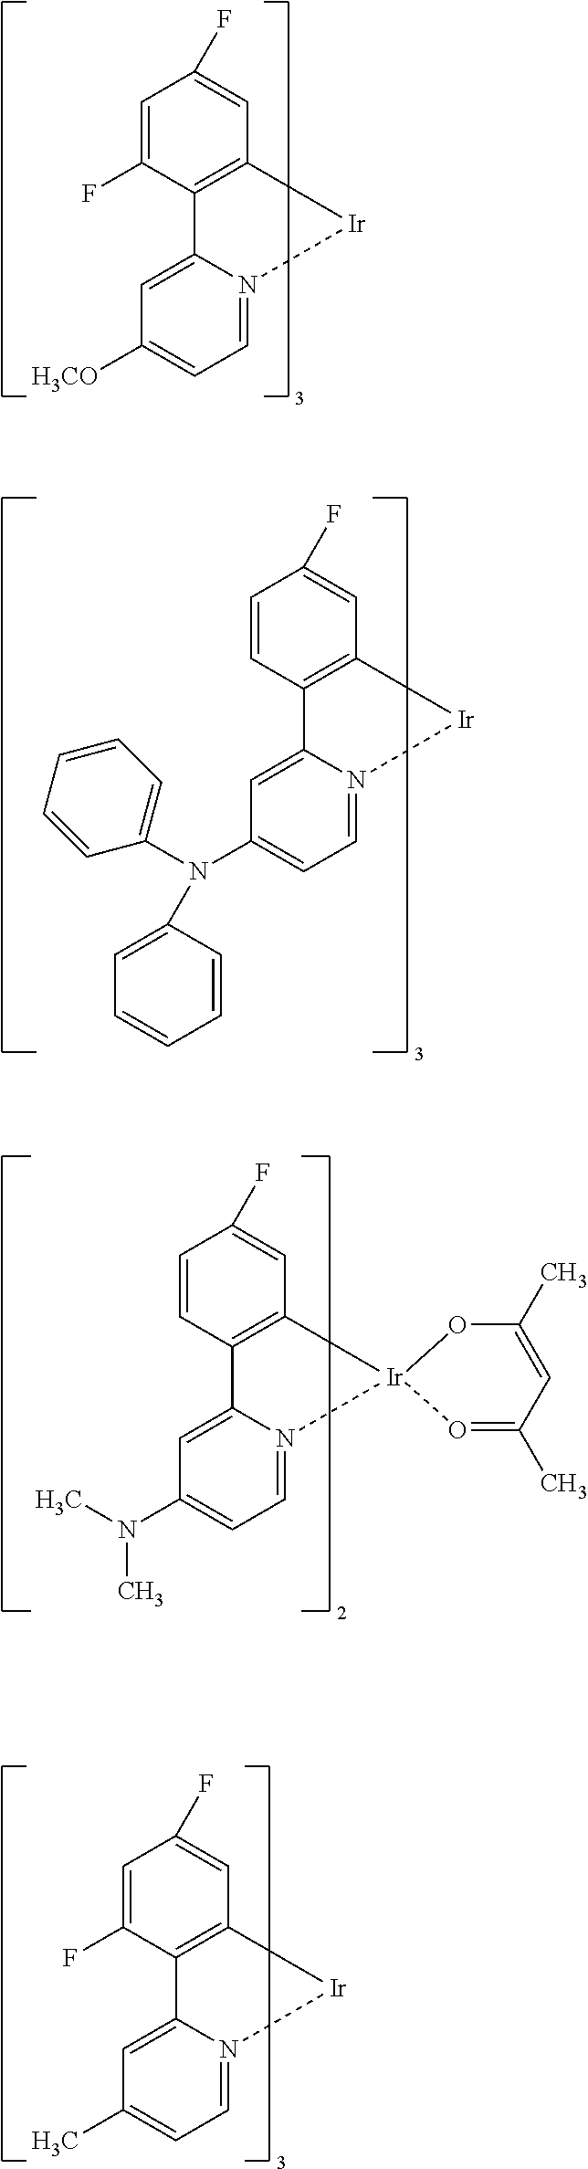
C1=C(F)C2=C(C=C1F)[Ir]N1=CC=C([H3CO])C=C21.C1=CC2=C(C=C1F)[Ir]N1=CC=C(N(C3=CC=CC=C3)C3=CC=CC=C3)C=C21.C1=CC2=C(C=C1F)[Ir]1(N3=CC=C(N(C)C)C=C23)O=C(C)C=C(C)O1.C1=C(F)C2=C(C=C1F)[Ir]N1=CC=C(C)C=C21
